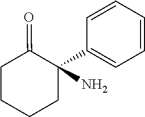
C1=CC=CC=C1C1(N)C(=O)CCCC1
